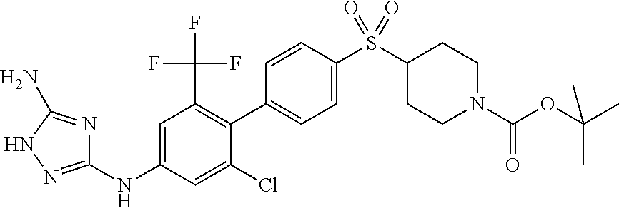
N(C1=CC(C(F)(F)F)=C(C2=CC=C(S(C3CCN(C(OC(C)(C)C)=O)CC3)(=O)=O)C=C2)C(Cl)=C1)C1=NNC(N)=N1
